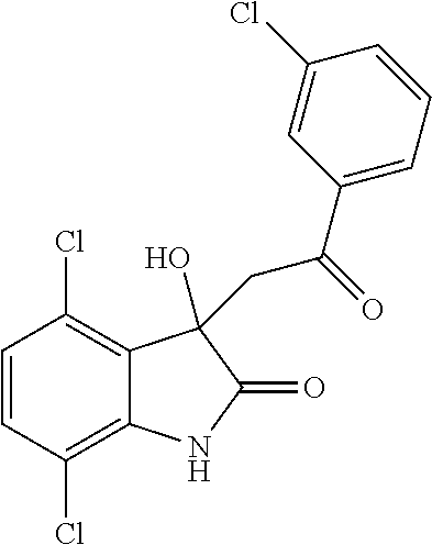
C1=CC(Cl)=C2C(=C1Cl)C(O)(CC(C1=CC=CC(Cl)=C1)=O)C(=O)N2
